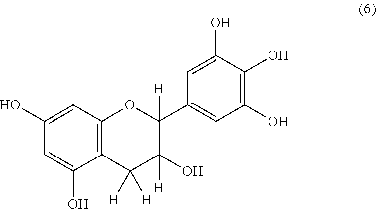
C12=C(C=C(O)C=C1O)OC(C1=CC(O)=C(O)C(O)=C1)([H])C(O)([H])C2([H])[H]
